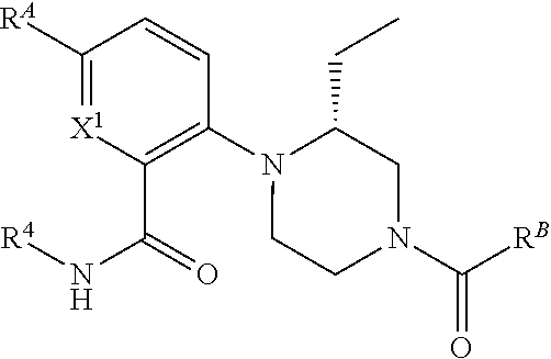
C1([RA])=[X1]C(C(N[R4])=O)=C(N2CCN(C([RB])=O)CC2CC)C=C1
